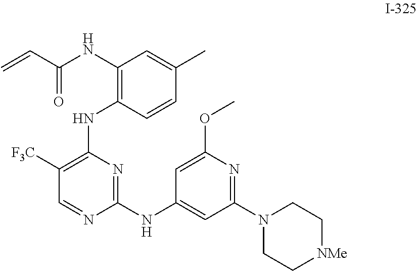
C1=CC(NC2=C([F3C])C=NC(NC3=CC(N4CC[NMe]CC4)=NC(OC)=C3)=N2)=C(NC(=O)C=C)C=C1C
